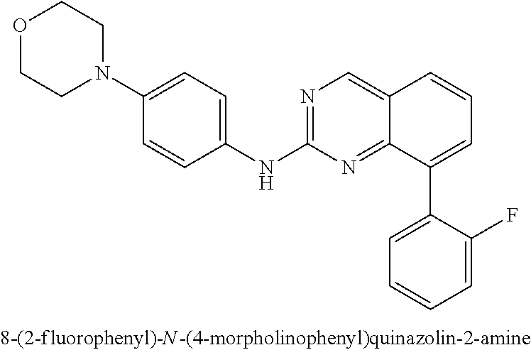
O1CCN(C2=CC=C(NC3=NC=C4C(=N3)C(C3=CC=CC=C3F)=CC=C4)C=C2)CC1
